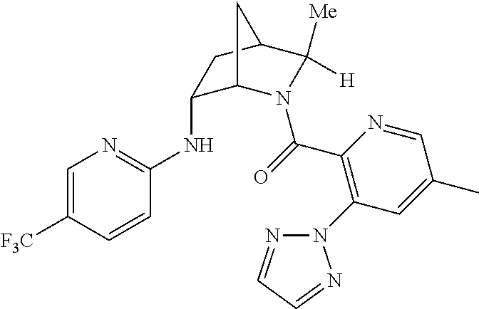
C1(NC2=NC=C([F3C])C=C2)C2N(C(=O)C3=C(N4N=CC=N4)C=C(C)C=N3)C([Me])([H])C(C1)C2
